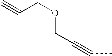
C(C#CC)OCC#C
